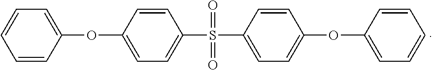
C1=CC(OC2=CC=C(S(C3=CC=C(OC4=CC=CC=C4)C=C3)(=O)=O)C=C2)=CC=C1
